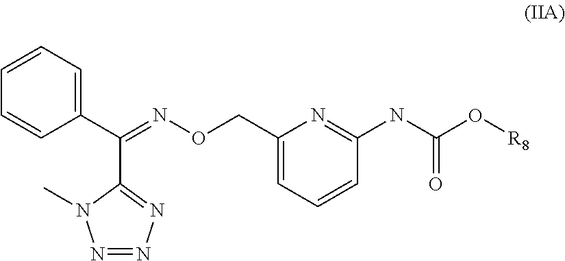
C1=CC=C(C(=NOCC2=CC=CC(NC(O[R8])=O)=N2)C2=NN=NN2C)C=C1
